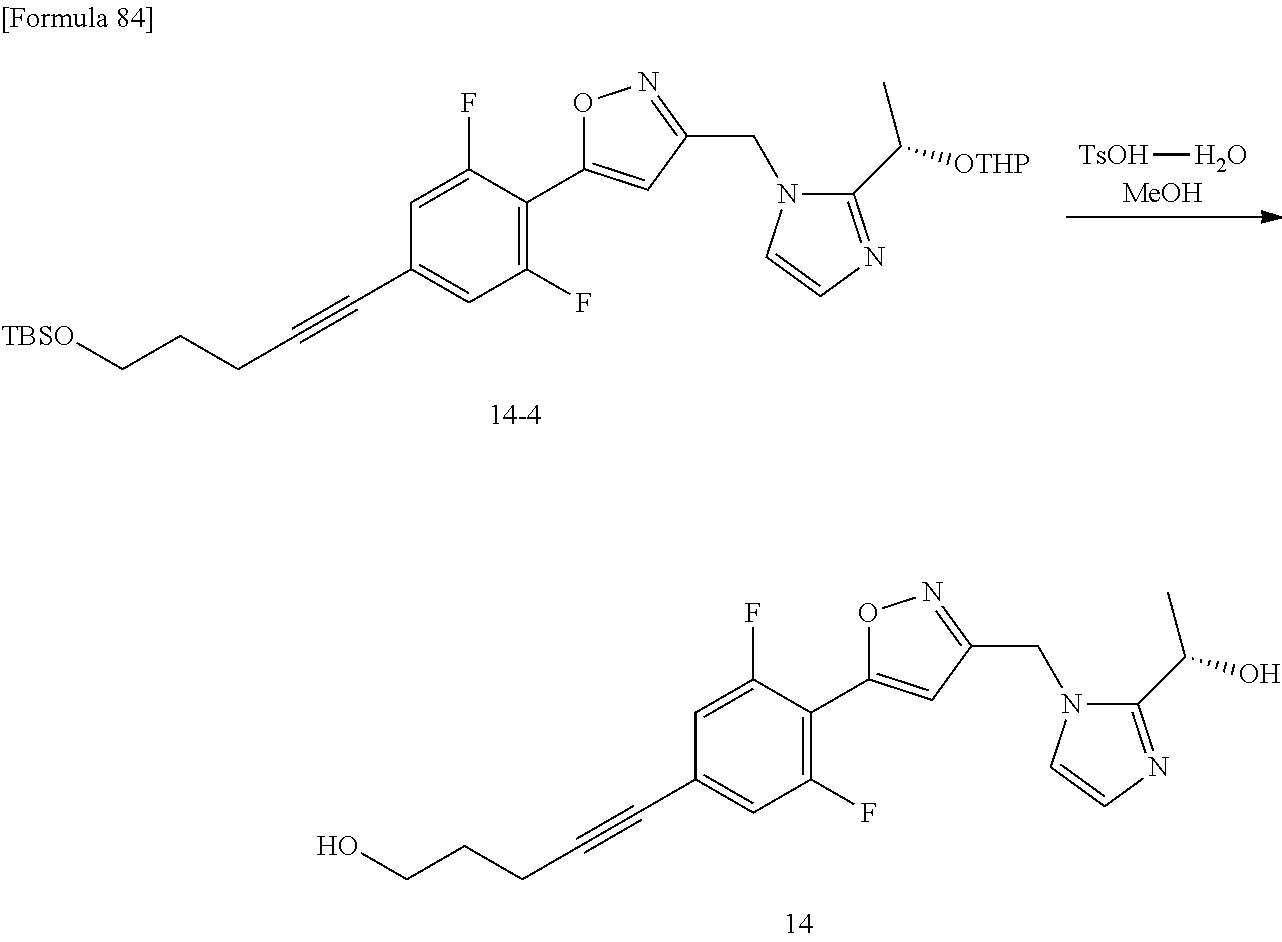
C1(C#CCCCO)=CC(F)=C(C2=CC(CN3C(C(O)C)=NC=C3)=NO2)C(F)=C1.[MeOH].[TsOH]O.C1(C#CCCC[TBSO])=CC(F)=C(C2=CC(CN3C(C([OTHP])C)=NC=C3)=NO2)C(F)=C1
